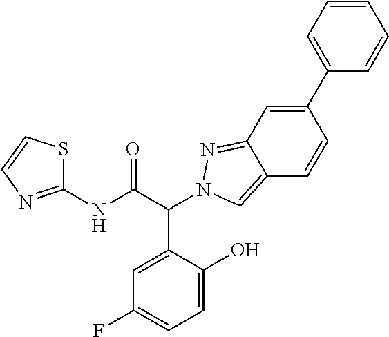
C(C(NC1=NC=CS1)=O)(C1=CC(F)=CC=C1O)N1N=C2C(=C1)C=CC(C1=CC=CC=C1)=C2
